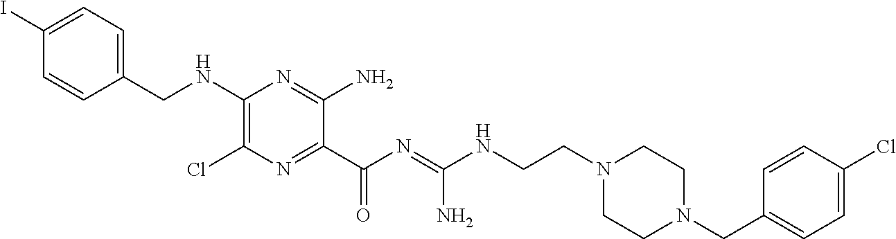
C1=C(I)C=CC(CNC2=C(Cl)N=C(C(N=C(NCCN3CCN(CC4=CC=C(Cl)C=C4)CC3)N)=O)C(N)=N2)=C1
